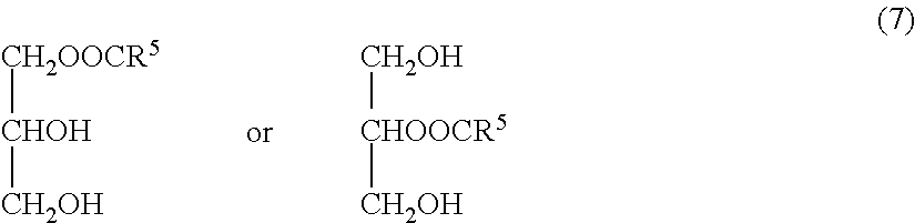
[CH2OOCR5][CHOH][CH2OH].[CH2OH][CHOOCR5][CH2OH]
